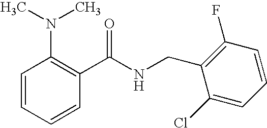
C1(C(NCC2=C(F)C=CC=C2Cl)=O)=C(N(C)C)C=CC=C1
